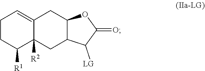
C1CC([R1])C2([R2])C(=C1)CC1C(C2)C([LG])C(=O)O1
